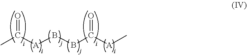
CC([A]BBC([A]C)=O)=O
